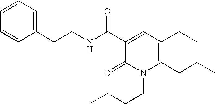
C(CNC(C1=CC(CC)=C(CCC)N(CCCC)C1=O)=O)C1=CC=CC=C1
